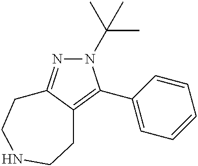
N1(C(C)(C)C)N=C2C(=C1C1=CC=CC=C1)CCNCC2
